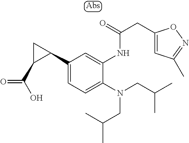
C1(CC(NC2=CC(C3CC3C(O)=O)=CC=C2N(CC(C)C)CC(C)C)=O)=CC(C)=NO1
